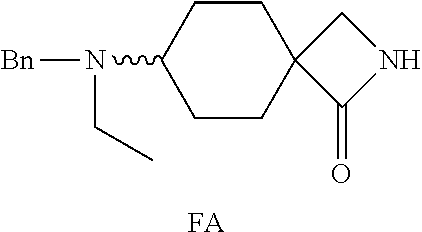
C1CC(N([Bn])CC)CCC12C(=O)NC2.[FA]
